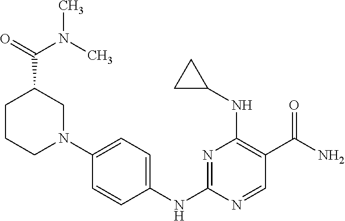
N1=C(NC2=CC=C(N3CC(C(N(C)C)=O)CCC3)C=C2)N=CC(C(N)=O)=C1NC1CC1
